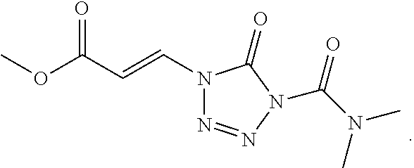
COC(C=CN1N=NN(C(N(C)C)=O)C1=O)=O
